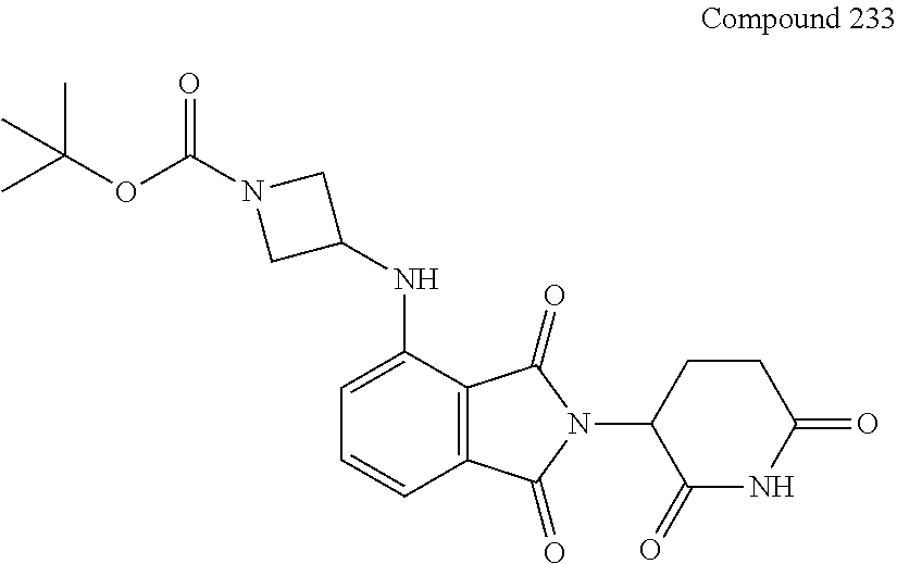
C12=C(C(=O)N(C3C(=O)NC(=O)CC3)C1=O)C(NC1CN(C(OC(C)(C)C)=O)C1)=CC=C2
